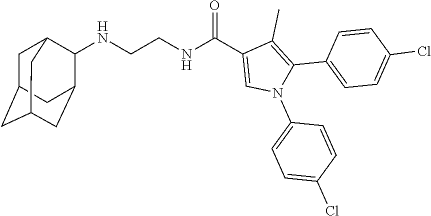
C(CNC(C1=CN(C2=CC=C(Cl)C=C2)C(C2=CC=C(Cl)C=C2)=C1C)=O)NC1C2CC3CC(CC1C3)C2
